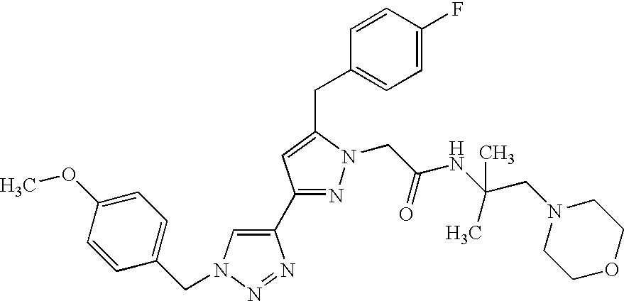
C1(CN2C=C(C3=NN(CC(NC(CN4CCOCC4)(C)C)=O)C(CC4=CC=C(F)C=C4)=C3)N=N2)=CC=C(OC)C=C1
